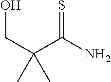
OCC(C(=S)N)(C)C
